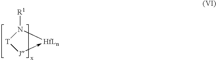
[J]1->[HfLn]N([R1])[T]1
